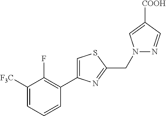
C1([F3C])=CC=CC(C2=CSC(CN3N=CC([COOH])=C3)=N2)=C1F
